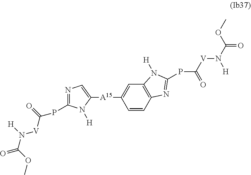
C(=O)([V]N(C(OC)=O)[H])PC1=NC=C([A15]C2=CC3=C(C=C2)N=C(PC(=O)[V]N([H])C(OC)=O)N3[H])N1[H]
